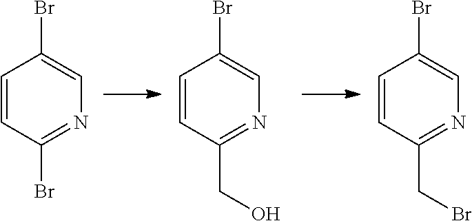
C1=CC(Br)=NC=C1Br.C1=CC(CO)=NC=C1Br.C1=CC(CBr)=NC=C1Br
